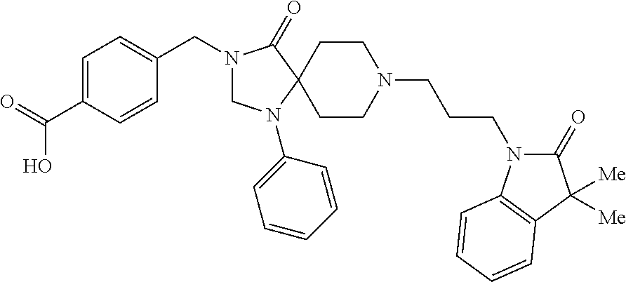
C1=C(C(=O)O)C=CC(CN2CN(C3=CC=CC=C3)C3(C2=O)CCN(CCCN2C(=O)C([Me])([Me])C4=C2C=CC=C4)CC3)=C1
